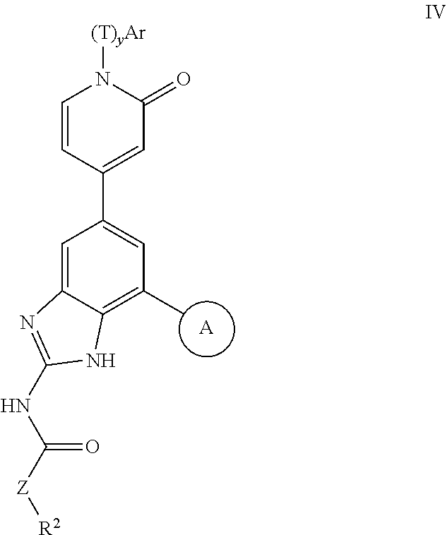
[A].C1=C2C(=C(C)C=C1C1=CC(=O)N([(T)yAr])C=C1)NC(NC([Z][R2])=O)=N2
